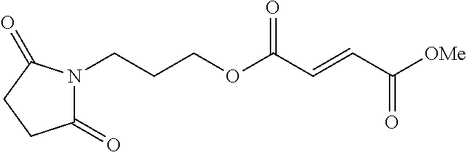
O(C(C=CC([OMe])=O)=O)CCCN1C(=O)CCC1=O
